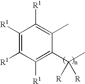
C1([R1])=C([R1])C([R1])=C(C(C)([R])[R])C(C)=C1[R1]
